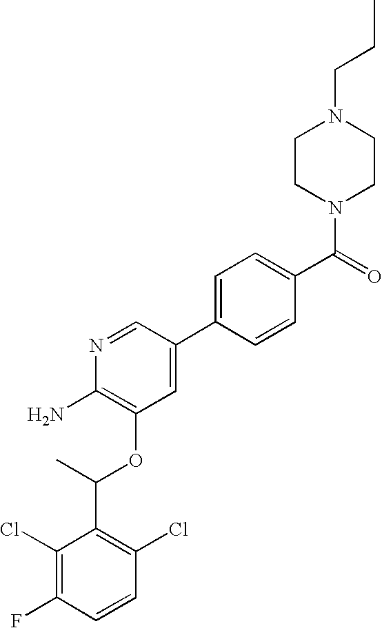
C1(Cl)=C(F)C=CC(Cl)=C1C(C)OC1=C(N)N=CC(C2=CC=C(C(=O)N3CCN(CCC)CC3)C=C2)=C1
